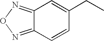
C12=NON=C1C=C(CC)C=C2
